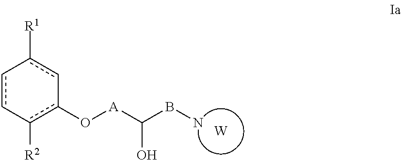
c1c-c([R2])c(O[A]C(BN)O)-cc-1[R1].[W]
